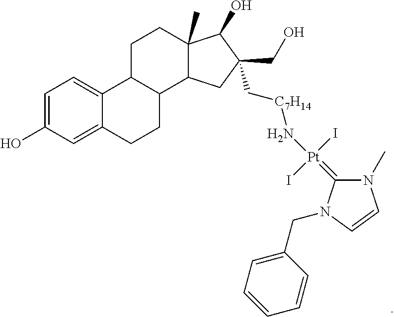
C1=C(O)C=C2C(=C1)C1C(CC2)C2C(C)(CC1)C(O)C(CO)(C[C7H14]N[Pt](=C1N(C)C=CN1CC1=CC=CC=C1)(I)I)C2
